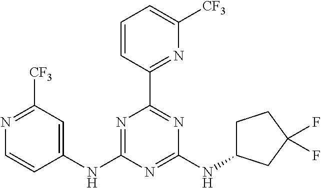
N1=C(NC2=CC([CF3])=NC=C2)N=C(NC2CCC(F)(F)C2)N=C1C1=NC([CF3])=CC=C1
